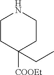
C1CC([COOEt])(CC)CCN1
